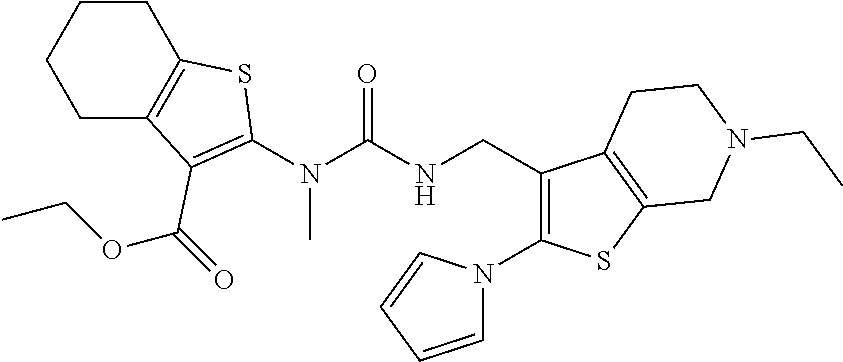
C1C2=C(CCC1)SC(N(C(NCC1=C(N3C=CC=C3)SC3=C1CCN(CC)C3)=O)C)=C2C(OCC)=O
